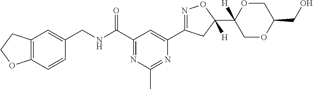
C12=C(C=CC(CNC(C3=NC(C)=NC(C4=NOC(C5([H])COC(CO)CO5)([H])C4)=C3)=O)=C1)OCC2
